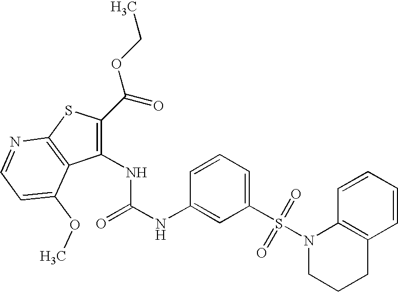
C1(NC(NC2=CC(S(N3CCCC4=C3C=CC=C4)(=O)=O)=CC=C2)=O)=C(C(OCC)=O)SC2=C1C(OC)=CC=N2
